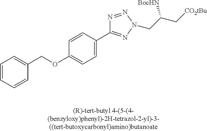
C1(OCC2=CC=CC=C2)=CC=C(C2=NN(CC(C[CO2tBu])[BocHN])N=N2)C=C1
